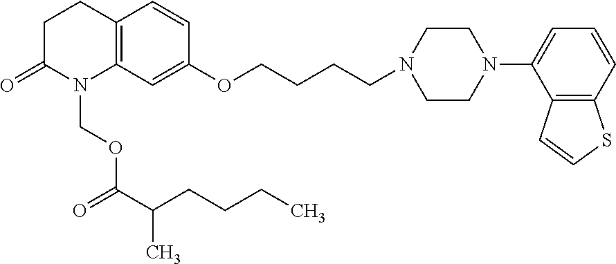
C1C(=O)N(COC(C(CCCC)C)=O)C2=C(C1)C=CC(OCCCCN1CCN(C3=CC=CC4=C3C=CS4)CC1)=C2
